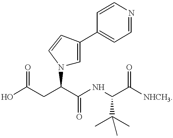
OC(CC(C(NC(C([NHCH3])=O)C(C)(C)C)=O)N1C=C(C2=CC=NC=C2)C=C1)=O
